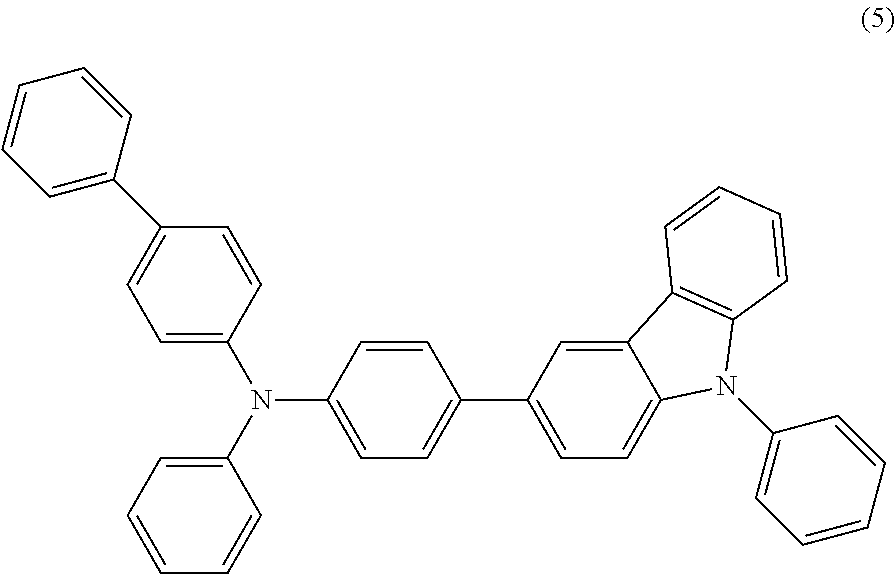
C1=C(N(C2=CC=CC=C2)C2=CC=C(C3=CC=C4C(=C3)C3=C(N4C4=CC=CC=C4)C=CC=C3)C=C2)C=CC(C2=CC=CC=C2)=C1
